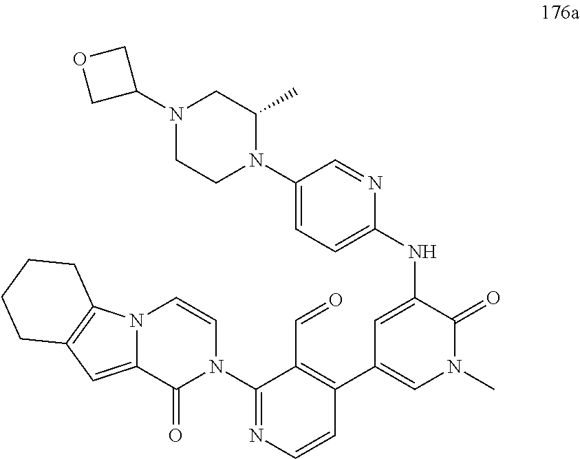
N12C(=CC3=C1CCCC3)C(=O)N(C1=NC=CC(C3=CN(C)C(=O)C(NC4=CC=C(N5C(C)CN(C6COC6)CC5)C=N4)=C3)=C1C=O)C=C2
